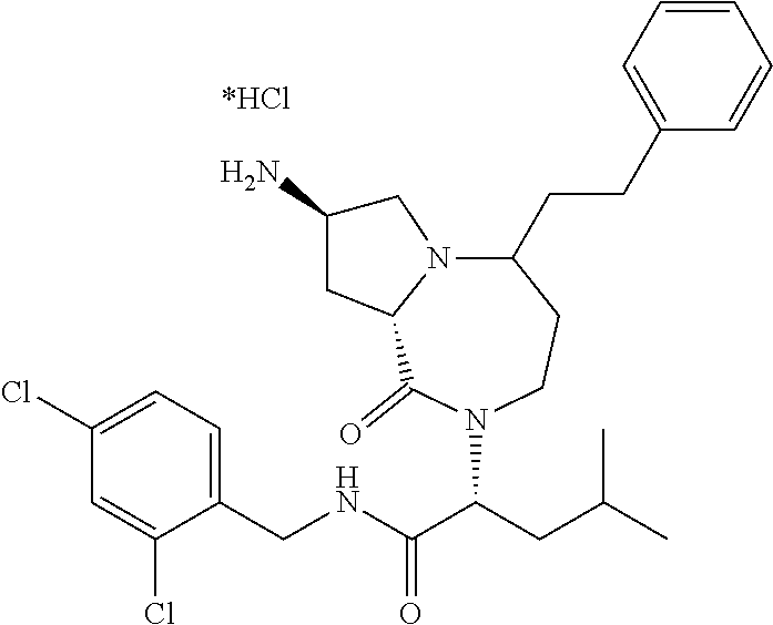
C1(Cl)=CC=C(CNC(C(CC(C)C)N2C(=O)C3N(CC(N)C3)C(CCC3=CC=CC=C3)CC2)=O)C(Cl)=C1
